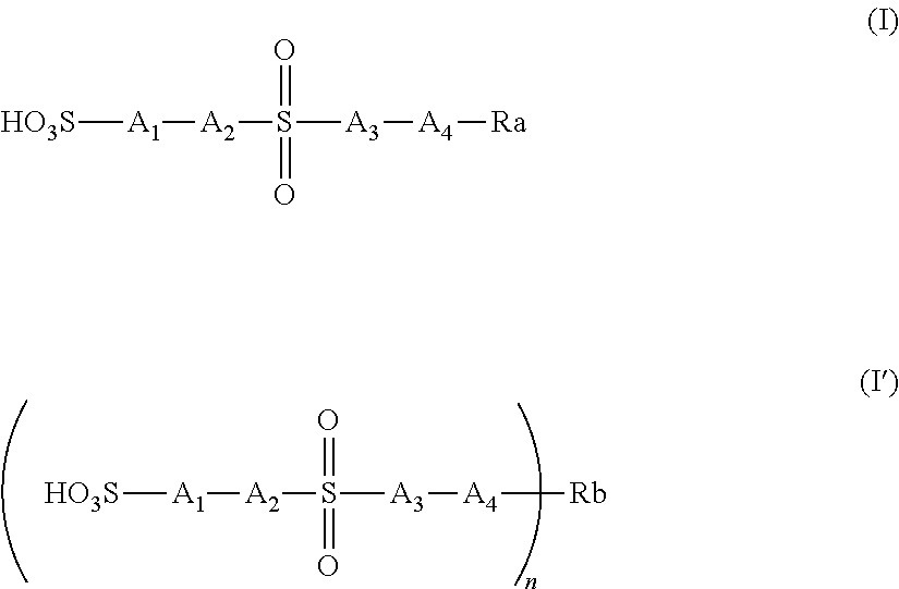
[A1]([HO3S])[A2]S(=O)(=O)[A3][A4][Rb].[A1]([HO3S])[A2]S(=O)(=O)[A3][A4][Ra]
